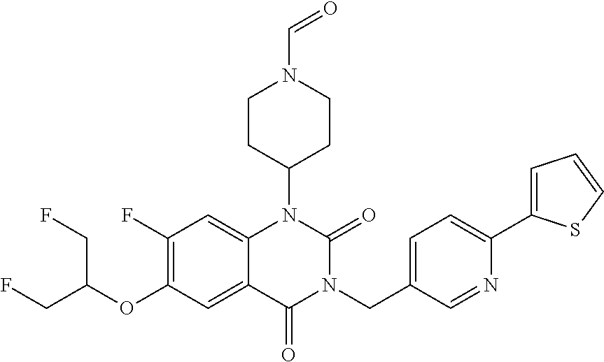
C1(F)=C(OC(CF)CF)C=C2C(=C1)N(C1CCN(C=O)CC1)C(=O)N(CC1=CC=C(C3=CC=CS3)N=C1)C2=O
